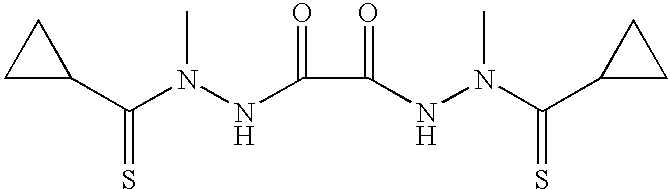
C1C(C(N(NC(C(=O)NN(C(C2CC2)=S)C)=O)C)=S)C1
